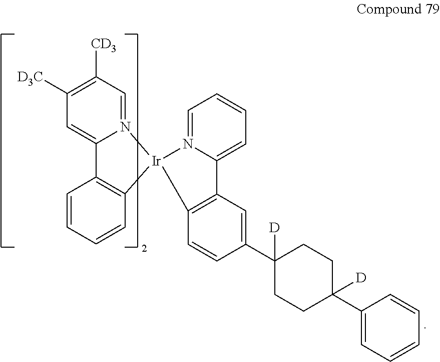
C1([D3C])=C([CD3])C=N2C(=C1)C1=C(C=CC=C1)[Ir]21N2=CC=CC=C2C2=C1C=CC(C1([D])CCC(C3=CC=CC=C3)([D])CC1)=C2
